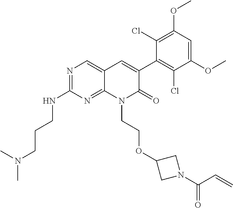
C1(NCCCN(C)C)=NC=C2C(=N1)N(CCOC1CN(C(C=C)=O)C1)C(=O)C(C1=C(Cl)C(OC)=CC(OC)=C1Cl)=C2
